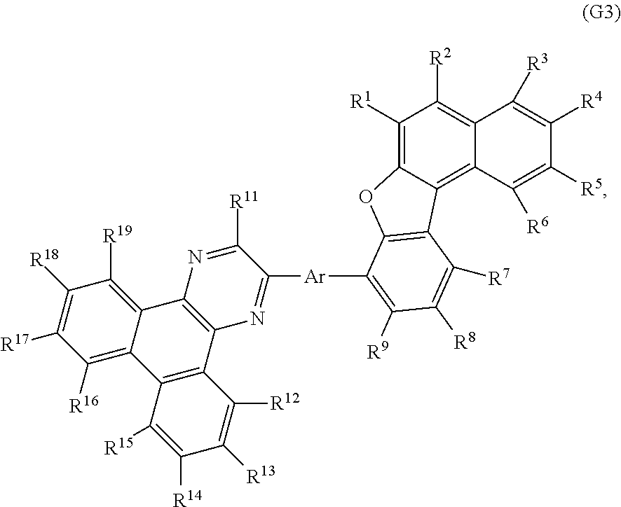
C1([R1])=C2C(=C3C(=C1[R2])C([R3])=C([R4])C([R5])=C3[R6])C1=C(O2)C([Ar]C2=NC3=C(N=C2[R11])C2=C([R19])C([R18])=C([R17])C([R16])=C2C2=C3C([R12])=C([R13])C([R14])=C2[R15])=C([R9])C([R8])=C1[R7]
